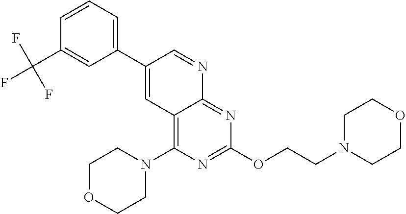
C1=C(C(F)(F)F)C=CC=C1C1=CC2=C(N3CCOCC3)N=C(OCCN3CCOCC3)N=C2N=C1
